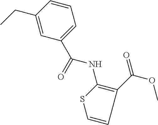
C1=C(CC)C=CC=C1C(=O)NC1=C(C(OC)=O)C=CS1
